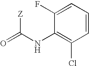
O=C(NC1=C(Cl)C=CC=C1F)[Z]
